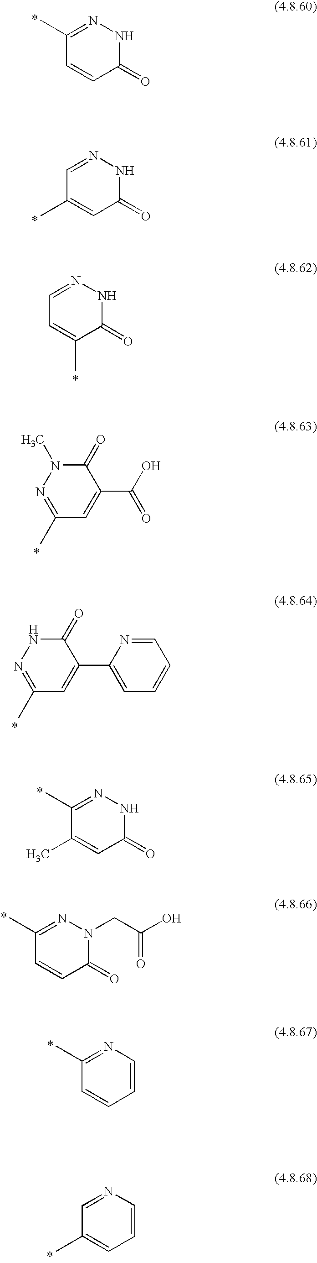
C1=NNC(=O)C=C1C.C1=CC(=O)NN=C1C.C1=NNC(=O)C(C)=C1.C1=C(C(O)=O)C(=O)N(C)N=C1C.C1(C)=CC(=O)NN=C1C.C1=CC(=O)N(CC(O)=O)N=C1C.C1=CC=CN=C1C.C1=NC=CC=C1C.C1=C(C2=CC=CC=N2)C(=O)NN=C1C
